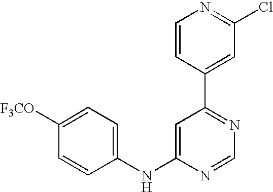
C1(NC2=CC(C3=CC(Cl)=NC=C3)=NC=N2)=CC=C([F3CO])C=C1
